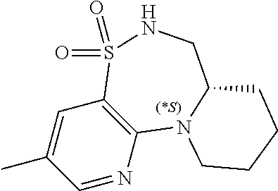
C1=C(C)C=NC2=C1S(=O)(=O)NCC1N2CCCC1
